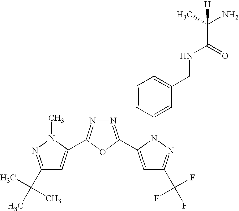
C1(C(C)(C)C)=NN(C)C(C2=NN=C(C3=CC(C(F)(F)F)=NN3C3=CC(CNC(=O)C(C)(N)[H])=CC=C3)O2)=C1
